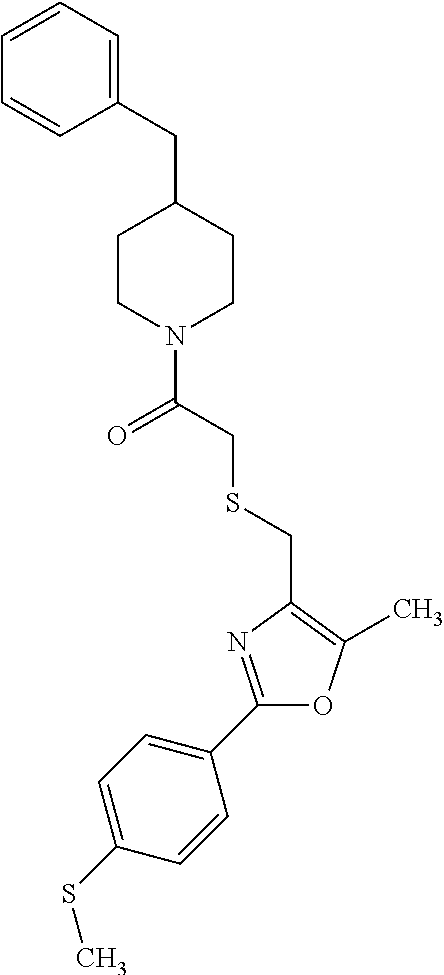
C1(C2=CC=C(SC)C=C2)=NC(CSCC(N2CCC(CC3=CC=CC=C3)CC2)=O)=C(C)O1
